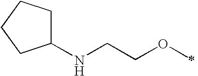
C1(NCCOC)CCCC1
